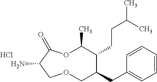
NC1C(=O)OC(C)C(CCC(C)C)C(CC2=CC=CC=C2)COC1.Cl
